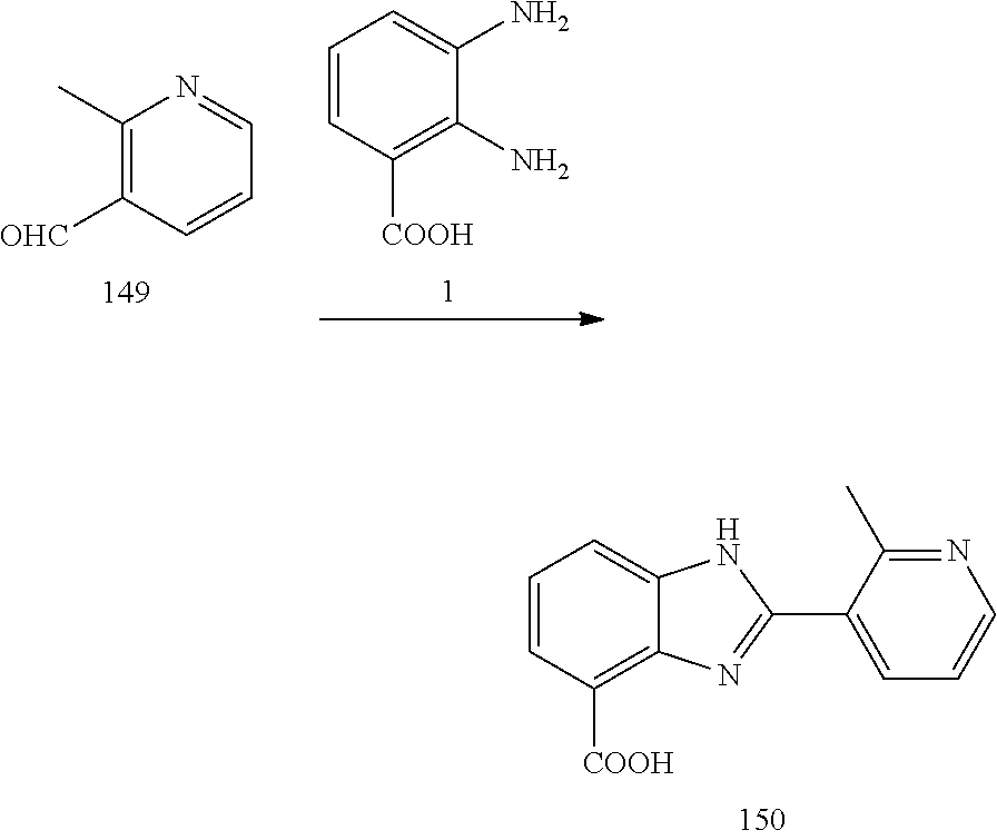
C1=CC([COOH])=C(N)C(N)=C1.C1(C)=C([OHC])C=CC=N1.C1=CC([COOH])=C2C(=C1)NC(C1=CC=CN=C1C)=N2
